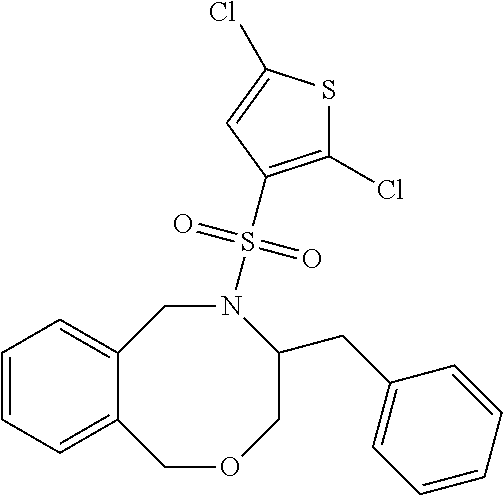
C12=CC=CC=C1COCC(CC1=CC=CC=C1)N(S(=O)(=O)C1=C(Cl)SC(Cl)=C1)C2
